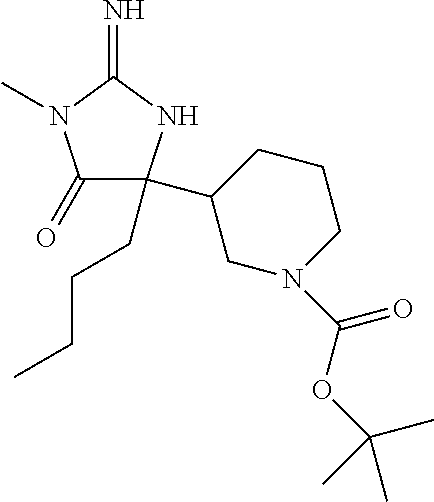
C1(=O)C(CCCC)(C2CN(C(=O)OC(C)(C)C)CCC2)NC(=N)N1C
